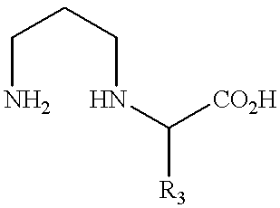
C(N)CCNC([CO2H])[R3]
